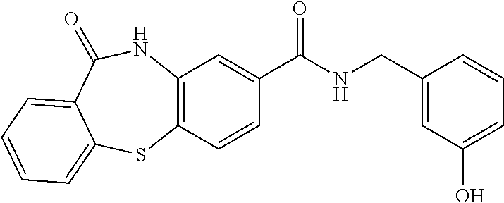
C12=C(C=CC(C(NCC3=CC(O)=CC=C3)=O)=C1)SC1=CC=CC=C1C(=O)N2
